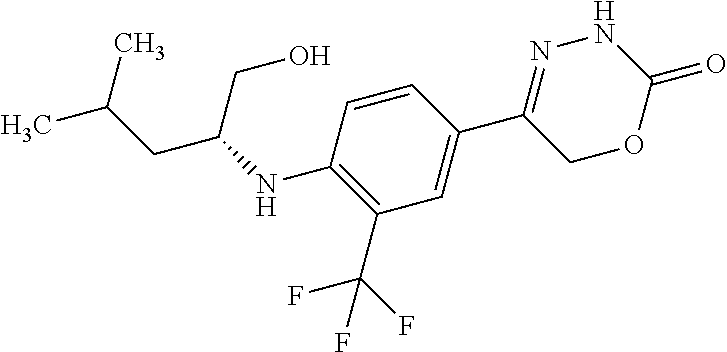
N1N=C(C2=CC(C(F)(F)F)=C(NC(CC(C)C)CO)C=C2)COC1=O
